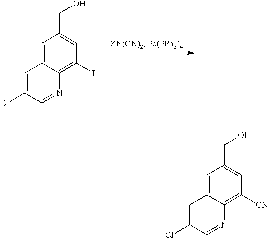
C1=C2C(=C(I)C=C1CO)N=CC(Cl)=C2.C1=C2C(=C([CN])C=C1CO)N=CC(Cl)=C2
